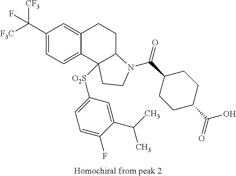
C(C1=CC=C2C(=C1)CCC1C2([O2S]C2=CC=C(F)C(C(C)C)=C2)CCN1C(=O)C1CCC(C(=O)O)CC1)([F3C])([CF3])F
